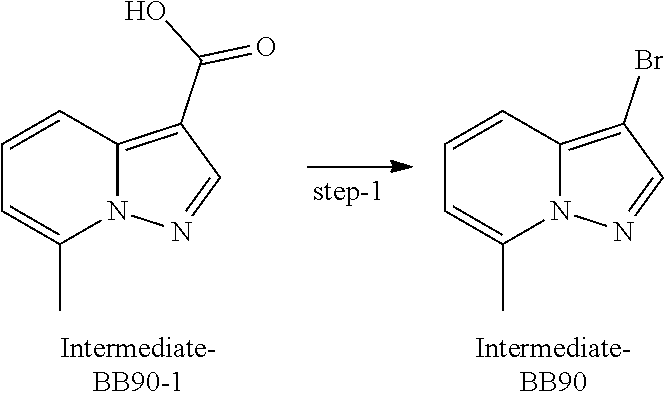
C12=C(C(=O)O)C=NN1C(C)=CC=C2.C12=C(Br)C=NN1C(C)=CC=C2
